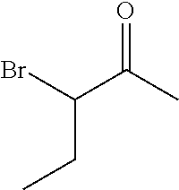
C(C(C)=O)(Br)CC
